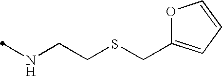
N(CCSCC1=CC=CO1)C
